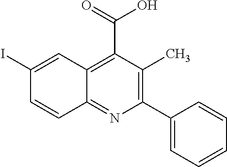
C1(I)=CC2=C(C(=O)O)C(C)=C(C3=CC=CC=C3)N=C2C=C1
